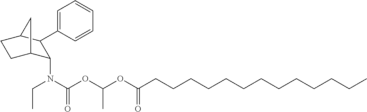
C1(N(C(OC(OC(CCCCCCCCCCCCC)=O)C)=O)CC)C2CCC(C1C1=CC=CC=C1)C2
